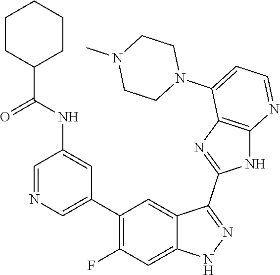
C1=NC=C(C2=C(F)C=C3C(=C2)C(C2=NC4=C(N2)N=CC=C4N2CCN(C)CC2)=NN3)C=C1NC(=O)C1CCCCC1
